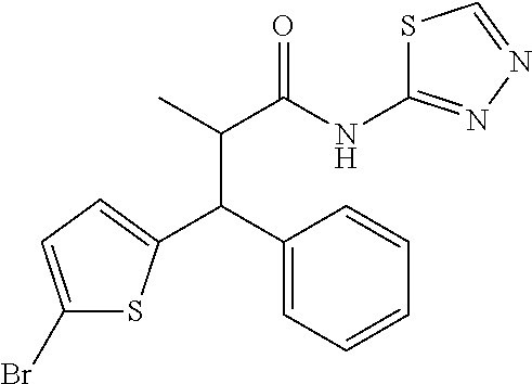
BrC1=CC=C(C(C2=CC=CC=C2)C(C)C(NC2=NN=CS2)=O)S1
